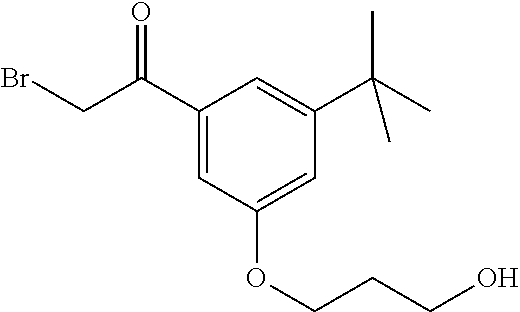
C(C(C1=CC(OCCCO)=CC(C(C)(C)C)=C1)=O)Br
